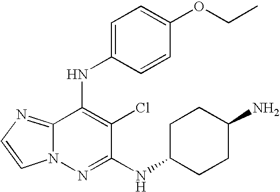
C1=C(OCC)C=CC(NC2=C(Cl)C(NC3CCC(N)CC3)=NN3C2=NC=C3)=C1
